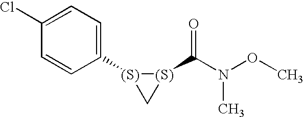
C1([(S)]2[(S)](C(N(OC)C)=O)C2)=CC=C(Cl)C=C1
